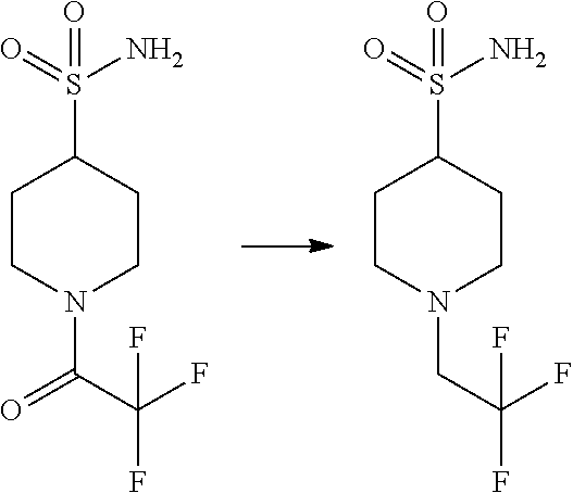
C1CN(C(=O)C(F)(F)F)CCC1S(=O)(N)=O.C1CN(CC(F)(F)F)CCC1S(=O)(N)=O
